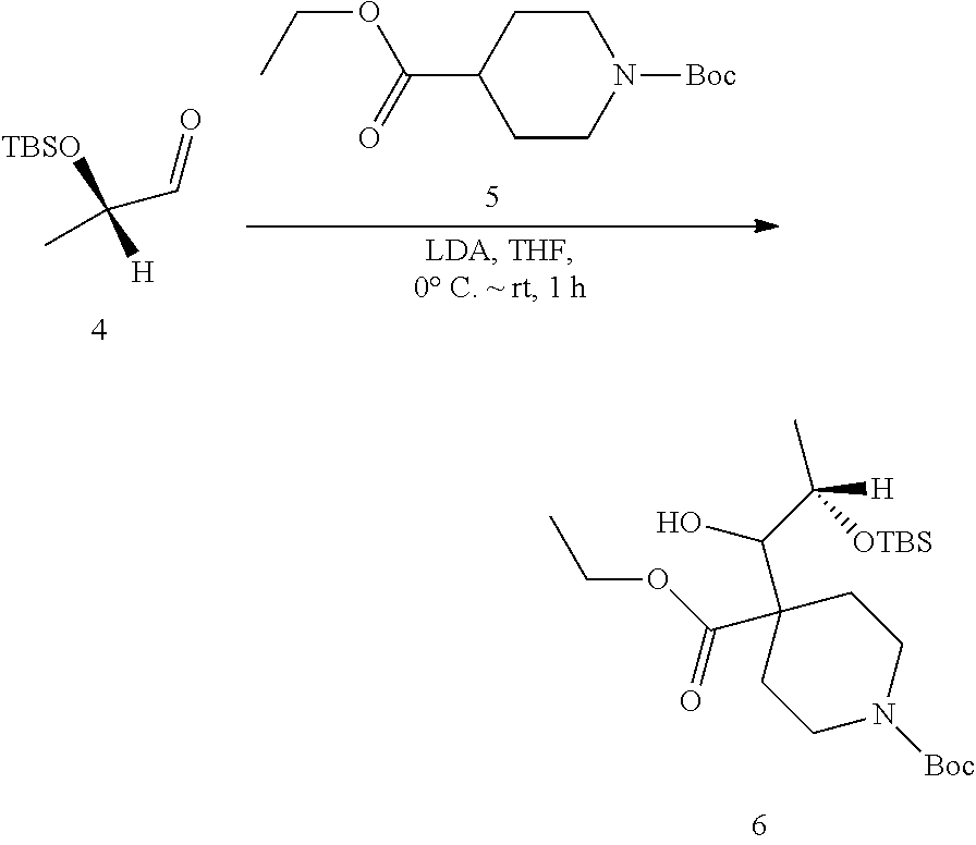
C(C([TBSO])([H])C)=O.C1(C(=O)OCC)CCN([Boc])CC1.C(=O)(OCC)C1(C(C(C)([H])[OTBS])O)CCN([Boc])CC1
